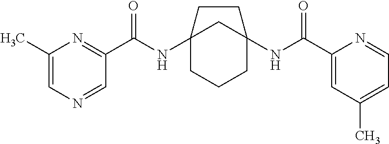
C12(NC(C3=NC(C)=CN=C3)=O)CCCC(NC(C3=CC(C)=CC=N3)=O)(C1)CC2
